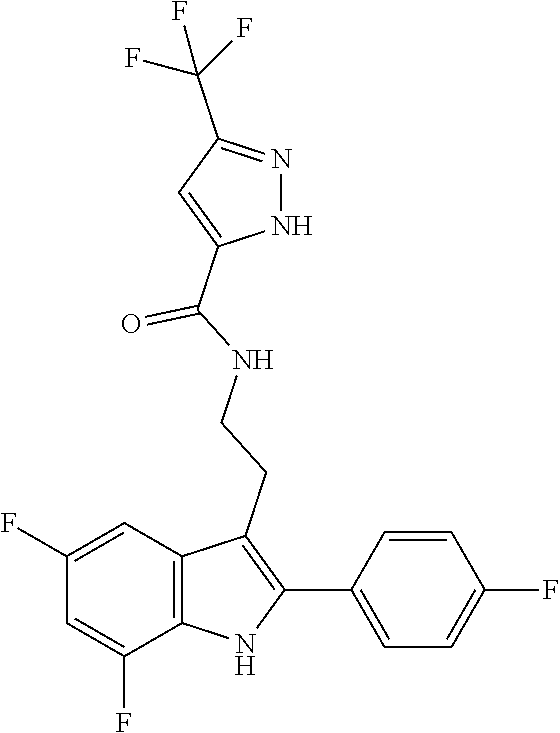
N1N=C(C(F)(F)F)C=C1C(NCCC1=C(C2=CC=C(F)C=C2)NC2=C1C=C(F)C=C2F)=O
